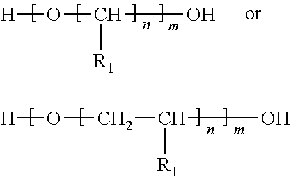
[H]OC(O)[R1].[H]OCC(O)[R1]
